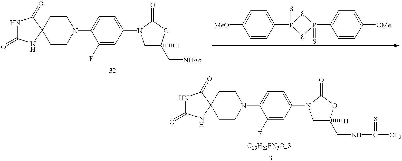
C12(CCN(C3=CC=C(N4CC(C[NHAc])([H])OC4=O)C=C3F)CC1)C(=O)NC(=O)N2.[MeO]C1=CC=C(P2(=S)SP(C3=CC=C([OMe])C=C3)(=S)S2)C=C1.C12(CCN(C3=CC=C(N4CC(CNC(C)=S)([H])OC4=O)C=C3F)CC1)C(=O)NC(=O)N2
